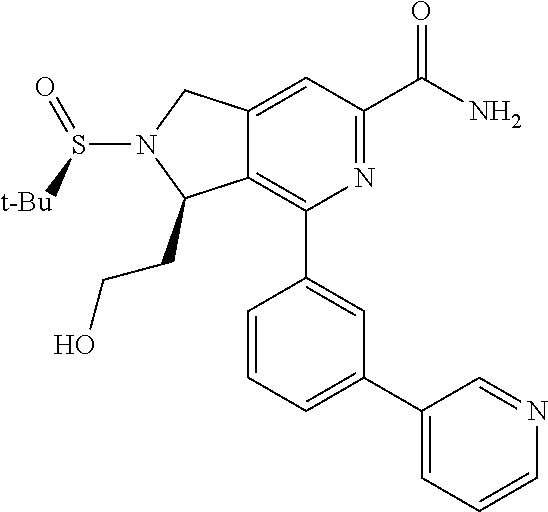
C12=CC(C(N)=O)=NC(C3=CC(C4=CC=CN=C4)=CC=C3)=C1C(CCO)N(S([t-Bu])=O)C2
